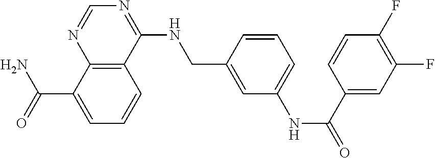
C(C1=CC=CC2=C1N=CN=C2NCC1=CC(NC(=O)C2=CC(F)=C(F)C=C2)=CC=C1)(N)=O
